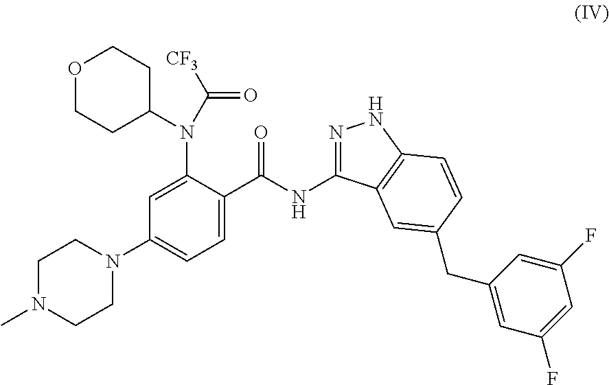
O1CCC(N(C2=CC(N3CCN(C)CC3)=CC=C2C(NC2=NNC3=C2C=C(CC2=CC(F)=CC(F)=C2)C=C3)=O)C([CF3])=O)CC1
